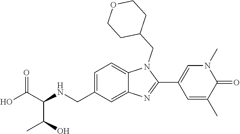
C12=CC=C(CNC(C(O)C)C(O)=O)C=C1N=C(C1=CN(C)C(=O)C(C)=C1)N2CC1CCOCC1
